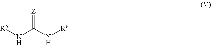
[Z]=C(N[R6])N[R5]
